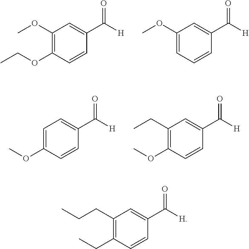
C1(OC)=C(OCC)C=CC(C([H])=O)=C1.C1(OC)=CC=CC(C([H])=O)=C1.C1=C(OC)C=CC(C([H])=O)=C1.C1(CC)=C(OC)C=CC(C([H])=O)=C1.C1(CCC)=C(CC)C=CC(C([H])=O)=C1
